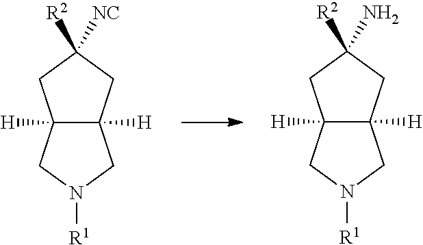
C12([H])C([H])(CC([R2])(N)C1)CN([R1])C2.C12([H])C([H])(CC([R2])([NC])C1)CN([R1])C2
